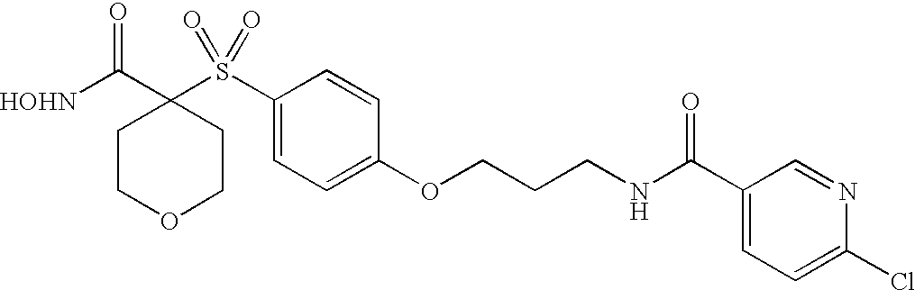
[HOHN]C(C1(S(C2=CC=C(OCCCNC(C3=CC=C(Cl)N=C3)=O)C=C2)(=O)=O)CCOCC1)=O
